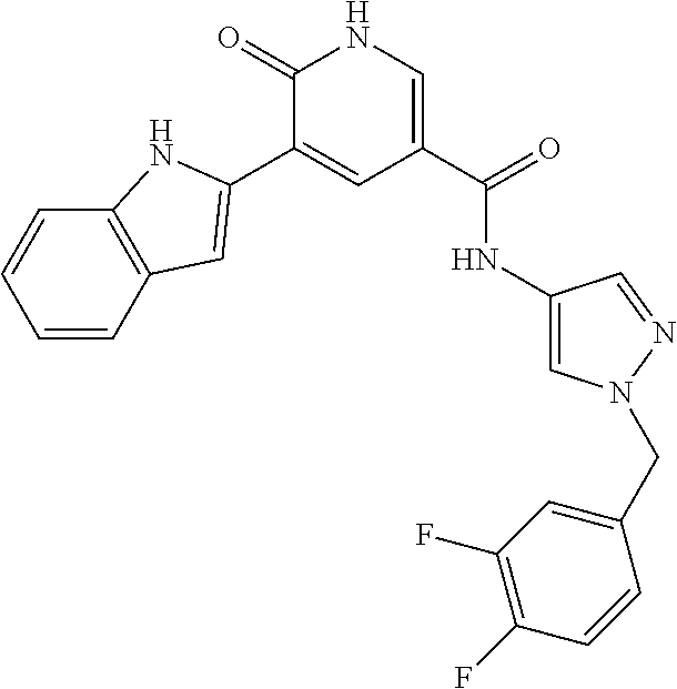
C1(=O)C(C2=CC3=C(C=CC=C3)N2)=CC(C(=O)NC2=CN(CC3=CC(F)=C(F)C=C3)N=C2)=CN1
